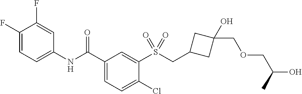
C1(F)=CC=C(NC(C2=CC=C(Cl)C(S(CC3CC(O)(COCC(C)O)C3)(=O)=O)=C2)=O)C=C1F
